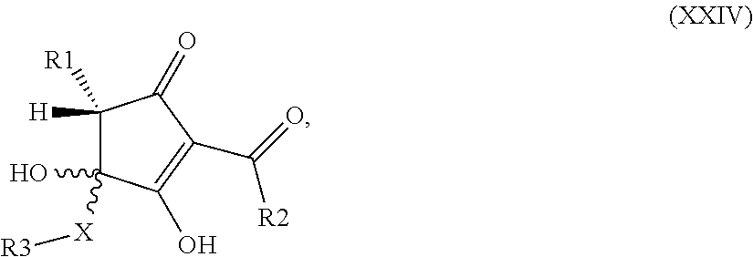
C1([R1])([H])C(O)([X][R3])C(O)=C(C(=O)[R2])C1=O
